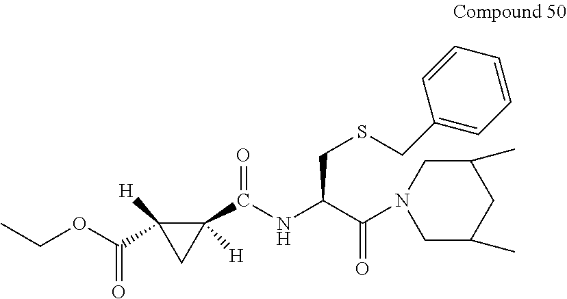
CCOC(C1([H])C(C(=O)NC(C(=O)N2CC(C)CC(C)C2)CSCC2=CC=CC=C2)([H])C1)=O
